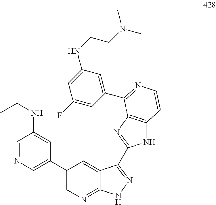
C1=NC=C(C2=CN=C3C(=C2)C(C2=NC4=C(N2)C=CN=C4C2=CC(NCCN(C)C)=CC(F)=C2)=NN3)C=C1NC(C)C
